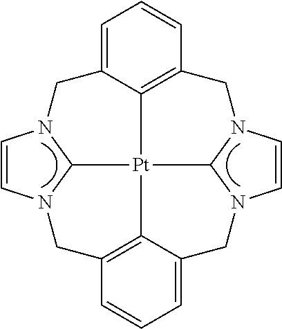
C1=C2C3=C(C=C1)CN1C=CN4CC5=CC=CC6=C5[Pt]3(C3(C)N(C6)C=CN3C2)C41
